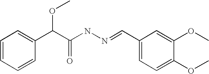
C1=CC=CC(C(C(NN=CC2=CC=C(OC)C(OC)=C2)=O)OC)=C1
